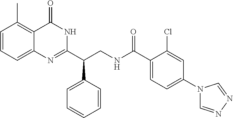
C1(C(CNC(C2=CC=C(N3C=NN=C3)C=C2Cl)=O)C2=CC=CC=C2)=NC2=CC=CC(C)=C2C(=O)N1
